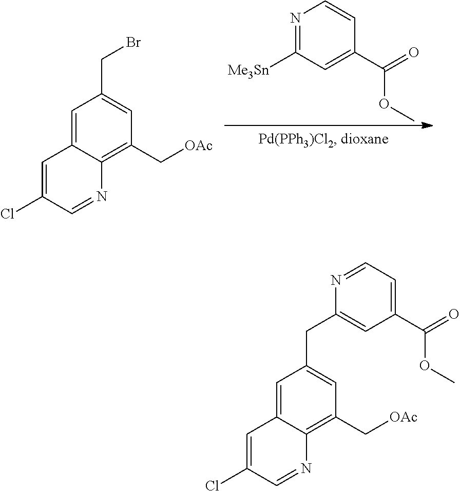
C1(C[OAc])=C2C(=CC(CBr)=C1)C=C(Cl)C=N2.N1=C([Me3Sn])C=C(C(=O)OC)C=C1.C1(C[OAc])=C2C(=CC(CC3=CC(C(=O)OC)=CC=N3)=C1)C=C(Cl)C=N2
